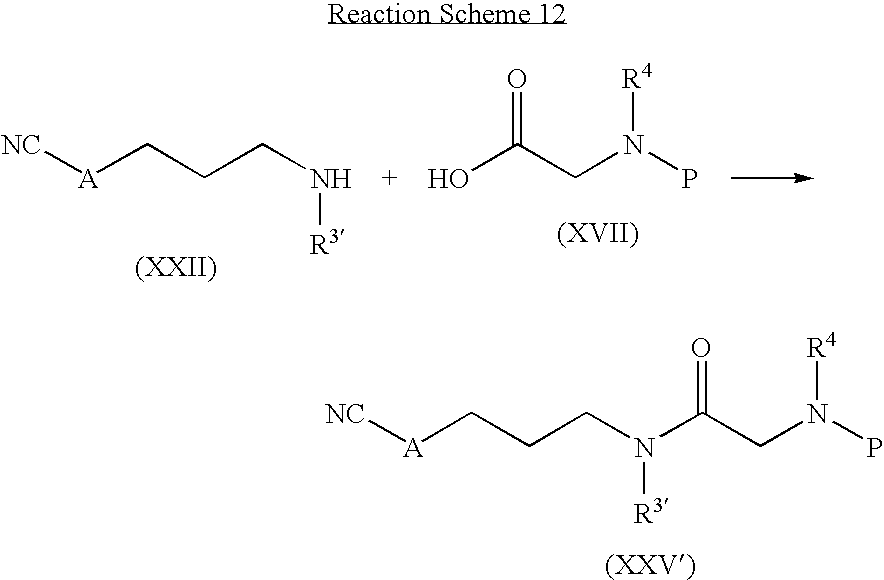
[NC][A]CCCN([R3])C(CN(P)[R4])=O.OC(CN(P)[R4])=O.[NC][A]CCCN[R3]
